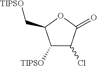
C1([TIPSO])C(Cl)C(=O)OC1C[TIPSO]
